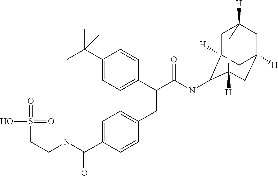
C1(C(C)(C)C)=CC=C(C(C(NC2C3([H])CC4([H])CC([H])(CC2([H])C4)C3)=O)CC2=CC=C(C(NCCS(=O)(O)=O)=O)C=C2)C=C1
